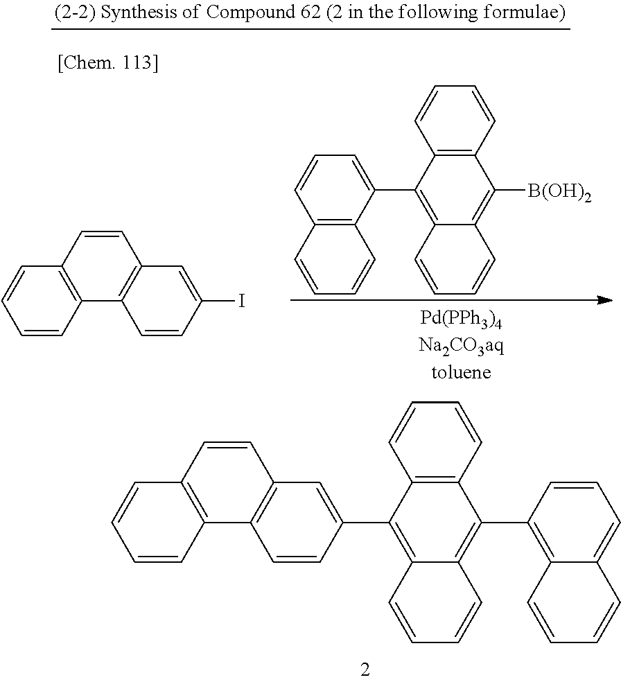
C12=C(C=CC=C1)C(C1=C3C(=CC=C1)C=CC=C3)=C1C(=C2C2=CC3=C(C=C2)C2=C(C=C3)C=CC=C2)C=CC=C1.C12=C(C(C3=C4C(=C([B(OH)2])C5=C3C=CC=C5)C=CC=C4)=CC=C1)C=CC=C2.C1=CC2=C(C3=C1C=C(I)C=C3)C=CC=C2
